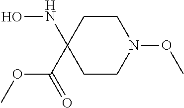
C1CC(NO)(C(OC)=O)CCN1OC
